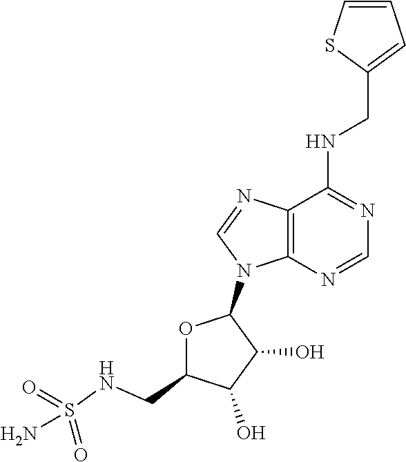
N(C1=NC=NC2=C1N=CN2C1OC(CNS(N)(=O)=O)C(O)C1O)CC1=CC=CS1
